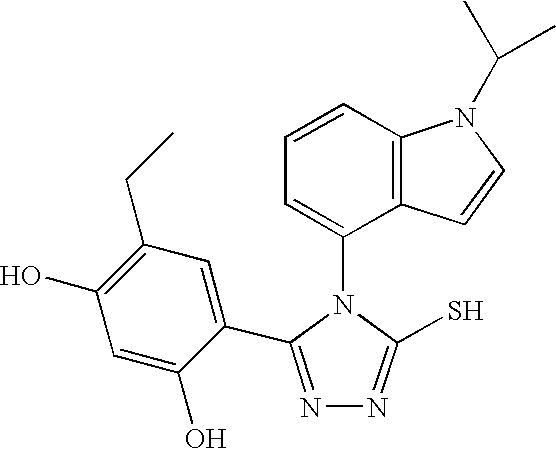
C1=CC2=C(C(N3C(S)=NN=C3C3=CC(CC)=C(O)C=C3O)=C1)C=CN2C(C)C
